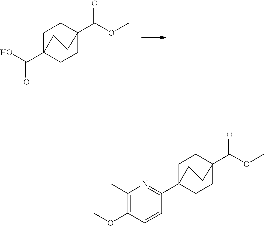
C1C2(C(O)=O)CCC(C(OC)=O)(C1)CC2.C1C2(C3=NC(C)=C(OC)C=C3)CCC(C(OC)=O)(C1)CC2
